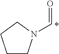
C1CN(C=O)CC1
